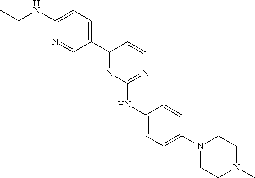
N(C1=CC=C(C2=NC(NC3=CC=C(N4CCN(C)CC4)C=C3)=NC=C2)C=N1)CC
